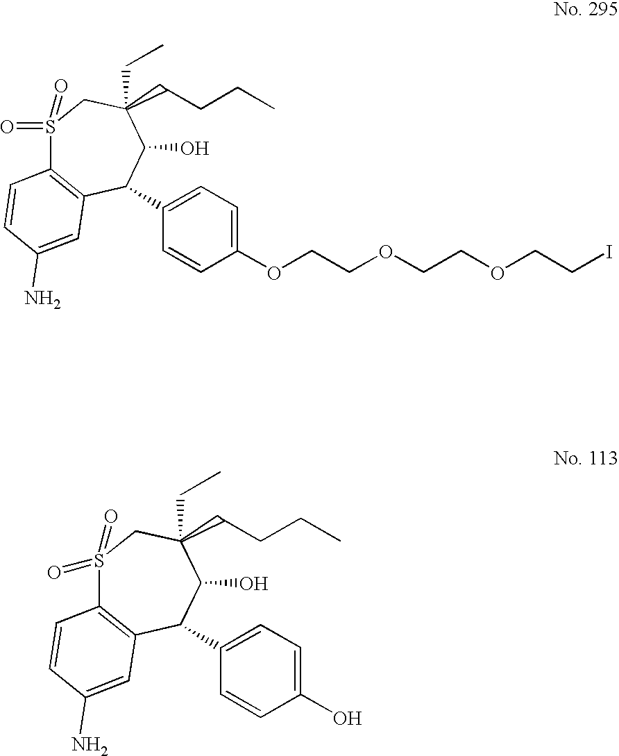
S1(=O)(=O)C2=C(C(C3=CC=C(OCCOCCOCCI)C=C3)C(O)C(CC)(CCCC)C1)C=C(N)C=C2.S1(=O)(=O)C2=C(C(C3=CC=C(O)C=C3)C(O)C(CC)(CCCC)C1)C=C(N)C=C2
